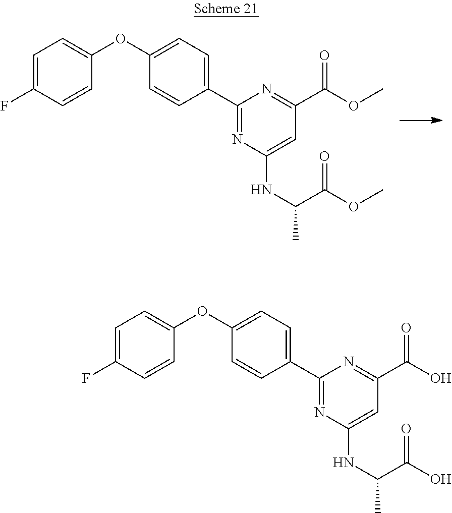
C1=C(F)C=CC(OC2=CC=C(C3=NC(NC(C)C(OC)=O)=CC(C(OC)=O)=N3)C=C2)=C1.C1=C(F)C=CC(OC2=CC=C(C3=NC(NC(C)C(O)=O)=CC(C(O)=O)=N3)C=C2)=C1
